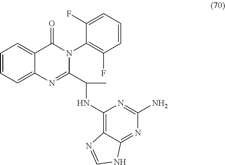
C1=CC=C2C(=C1)C(=O)N(C1=C(F)C=CC=C1F)C(C(NC1=C3C(=NC(N)=N1)NC=N3)C)=N2
